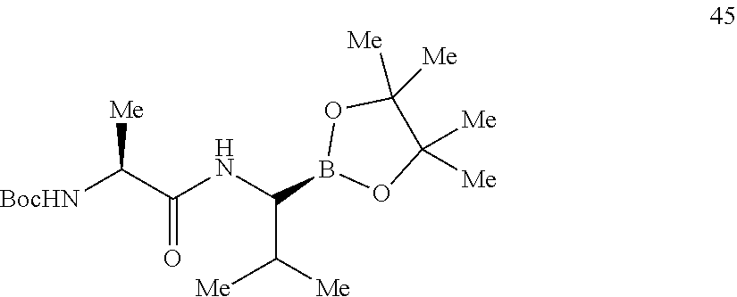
B1(C(NC(C([BocHN])[Me])=O)C([Me])[Me])OC([Me])([Me])C([Me])([Me])O1
